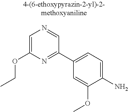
C1=C(OCC)N=C(C2=CC=C(N)C(OC)=C2)C=N1
